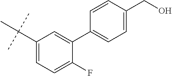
C1(C(C)(C)C)=CC=C(F)C(C2=CC=C(CO)C=C2)=C1
